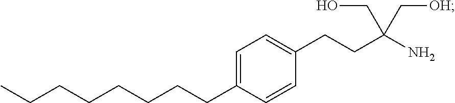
C1=C(CCCCCCCC)C=CC(CCC(N)(CO)C[OH])=C1
